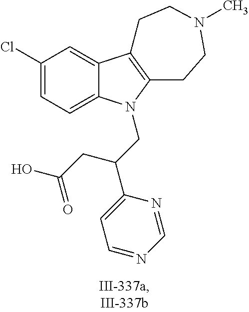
C1(Cl)=CC=C2C(=C1)C1=C(CCN(C)CC1)N2CC(C1=CC=NC=N1)CC(O)=O
